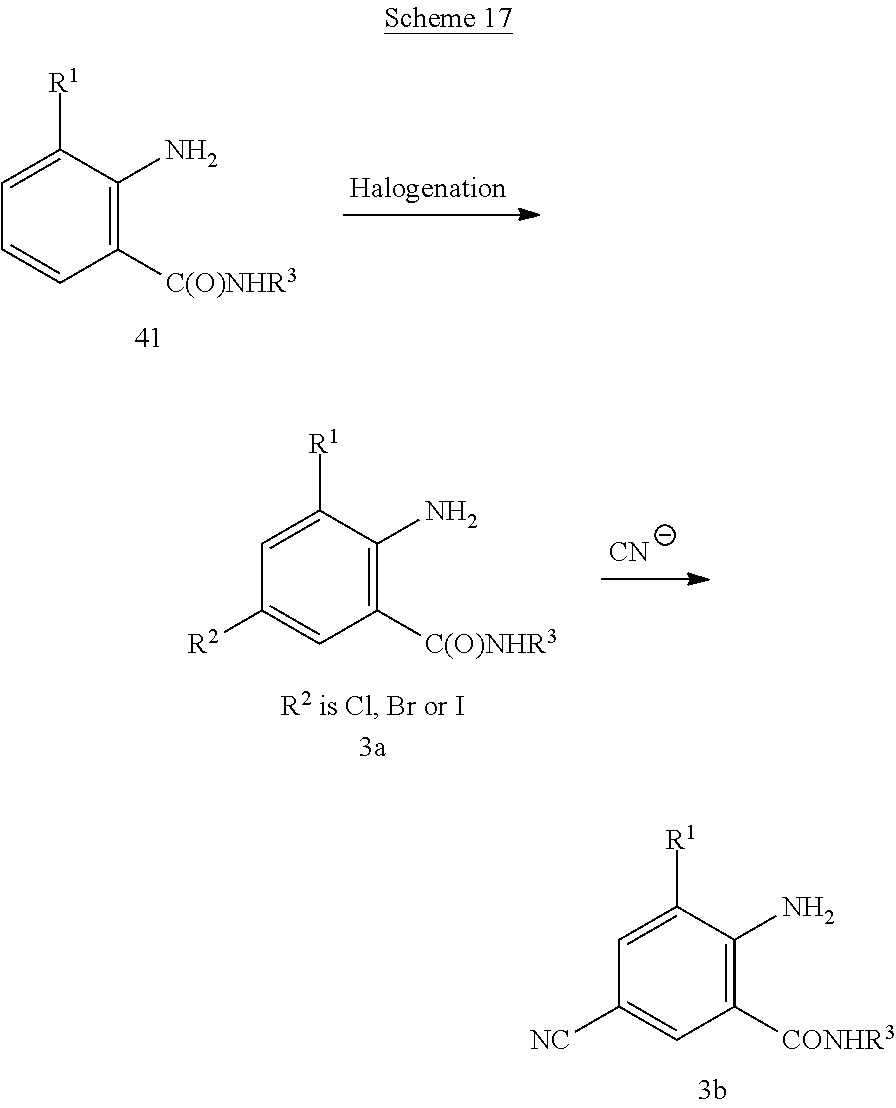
C1([C(O)NHR3])=C(N)C([R1])=CC=C1.[CN].C1([C(O)NHR3])=C(N)C([R1])=CC([R2])=C1.C1([CONHR3])=C(N)C([R1])=CC([NC])=C1
